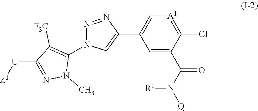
[Z1][U]C1=NN(C)C(N2C=C(C3=C[A1]=C(Cl)C(C(N([Q])[R1])=O)=C3)N=N2)=C1[F3C]
